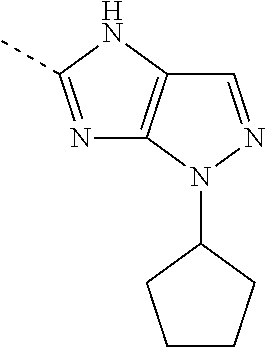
N1=C(C)NC2=C1N(C1CCCC1)N=C2
